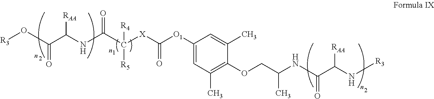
C(C(NC(C([X]C([O1]C1=CC(C)=C(OCC(NC(C(N[R3])[RAA])=O)C)C(C)=C1)=O)([R4])[R5])=O)[RAA])(=O)O[R3]
